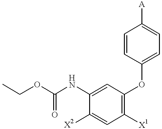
CCOC(NC1=CC(OC2=CC=C([A])C=C2)=C([X1])C=C1[X2])=O
